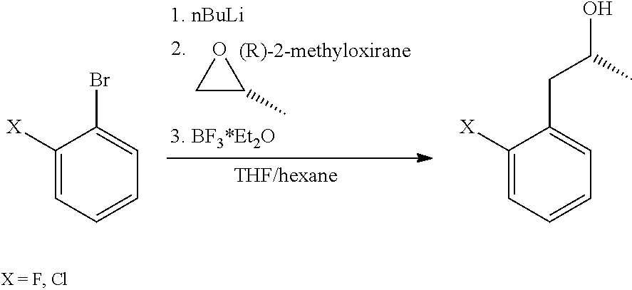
C1C(C)O1.C1([X])=CC=CC=C1Br.C1([X])=CC=CC=C1CC(C)O
